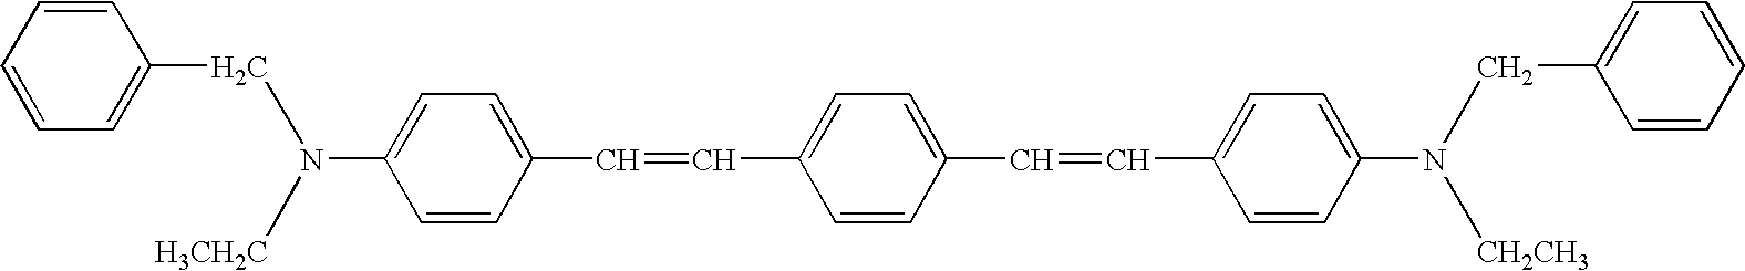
C1=C(N([H3CH2C])CC2=CC=CC=C2)C=CC(C=CC2=CC=C(C=CC3=CC=C(N([CH2CH3])CC4=CC=CC=C4)C=C3)C=C2)=C1
